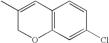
C1(C)=CC2=C(OC1)C=C(Cl)C=C2
